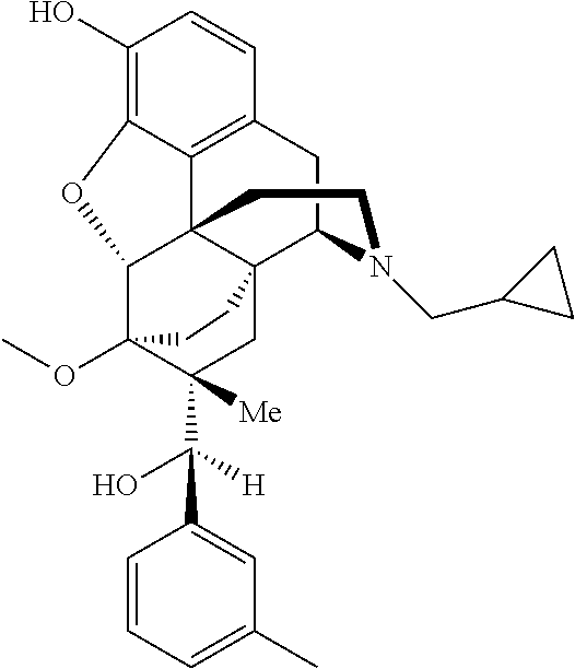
C1(O)=C2C3=C(C=C1)CC1C45C3(C(C(OC)(C(C(O)([H])C3=CC(C)=CC=C3)([Me])C4)CC5)O2)CCN1CC1CC1
